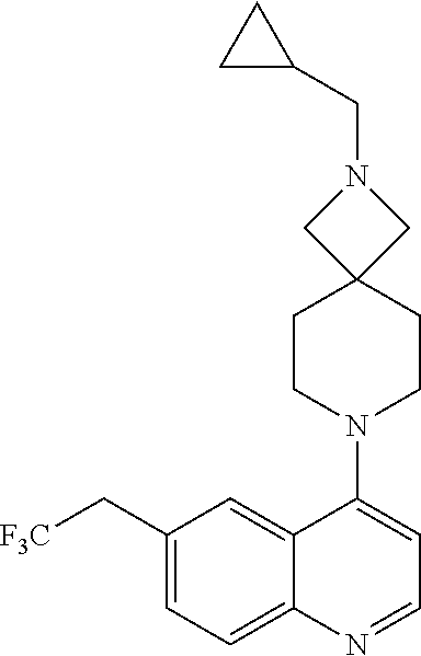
C1(N2CCC3(CC2)CN(CC2CC2)C3)=CC=NC2=CC=C(C[F3C])C=C12
